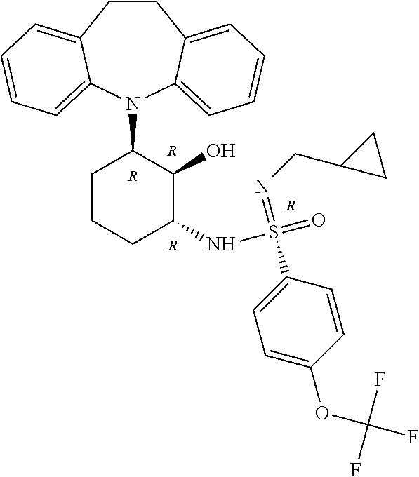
[R].[R].[R].N1(C2CCCC(NS(C3=CC=C(OC(F)(F)F)C=C3)(=NCC3CC3)=O)C2O)C2=CC=CC=C2CCC2=CC=CC=C12.[R]
